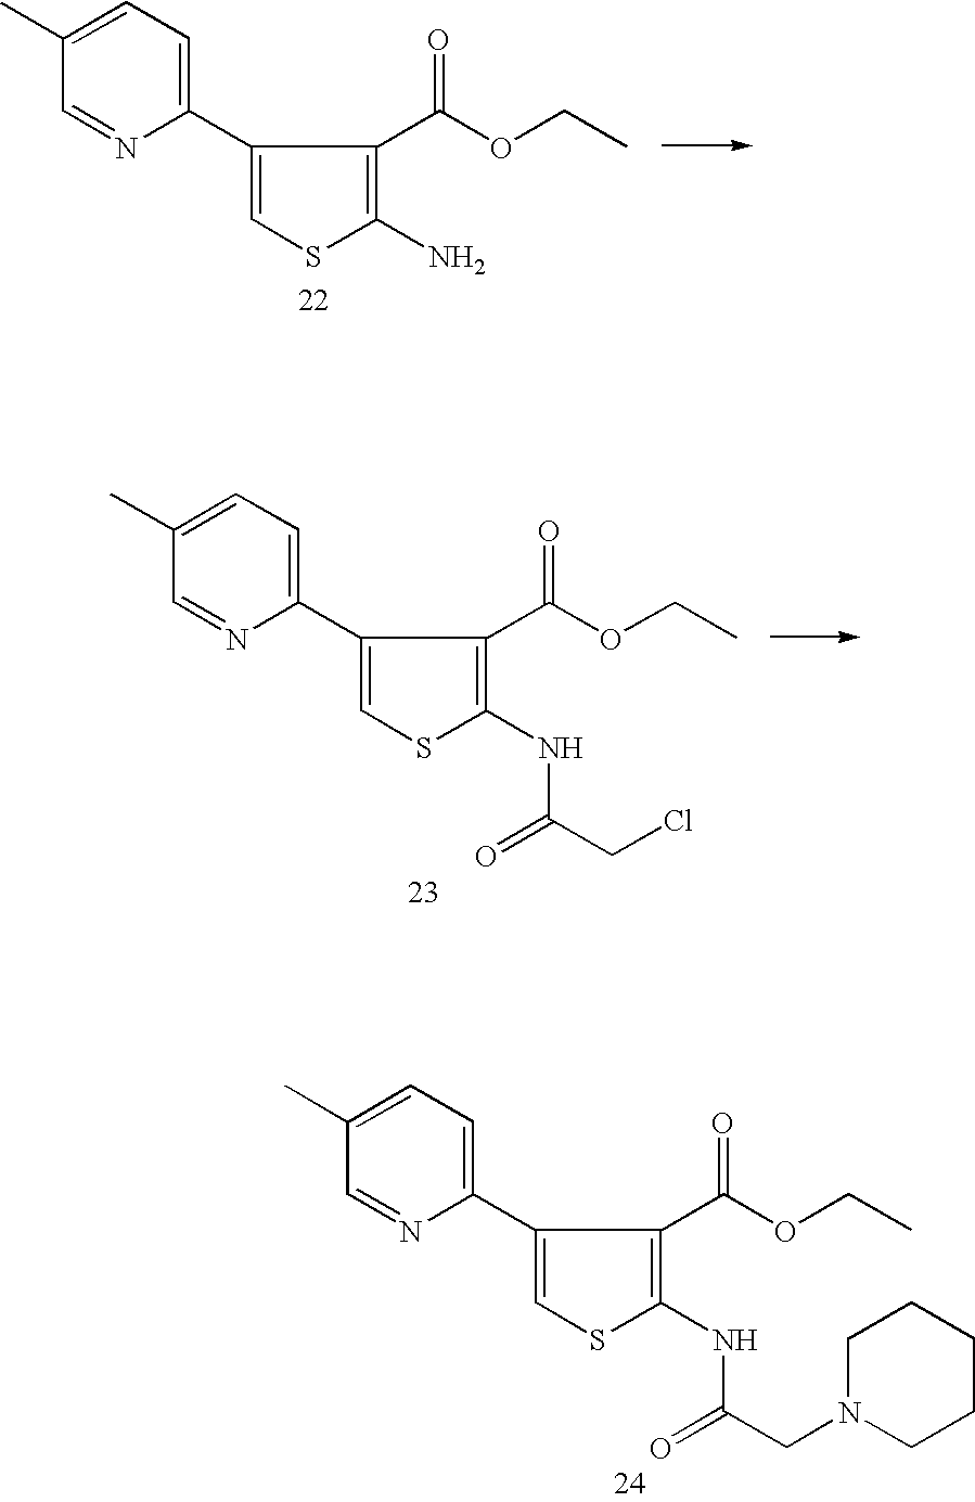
C1(C2=CSC(N)=C2C(OCC)=O)=CC=C(C)C=N1.C1(C2=CSC(NC(CCl)=O)=C2C(OCC)=O)=CC=C(C)C=N1.C1(C2=CSC(NC(CN3CCCCC3)=O)=C2C(OCC)=O)=CC=C(C)C=N1
